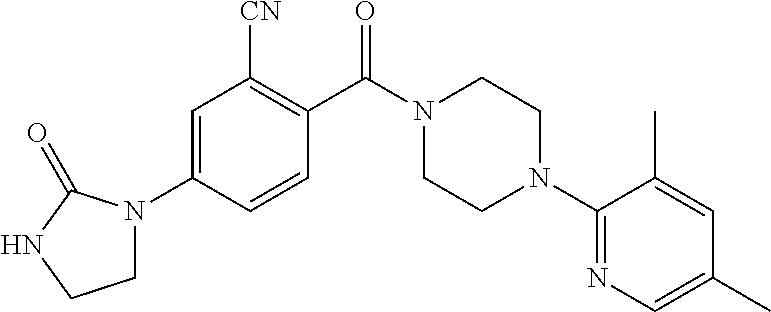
C1N(C2=CC([CN])=C(C(N3CCN(C4=NC=C(C)C=C4C)CC3)=O)C=C2)C(=O)NC1
